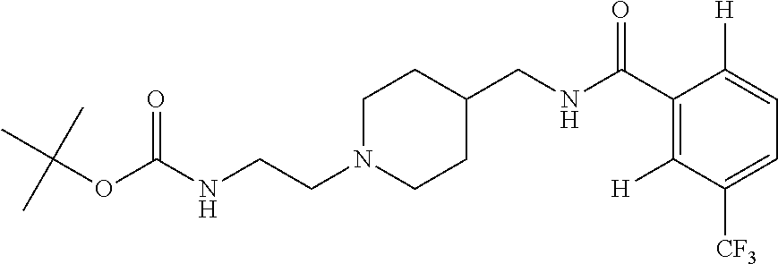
N(CCN1CCC(CNC(C2=C([H])C([CF3])=CC=C2[H])=O)CC1)C(OC(C)(C)C)=O
